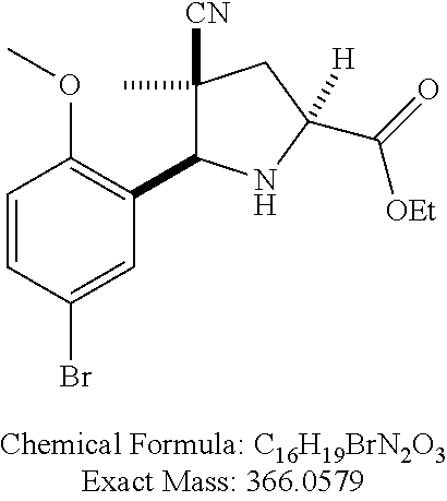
C1=CC(Br)=CC(C2C(C)([CN])CC(C(=O)[OEt])([H])N2)=C1OC
